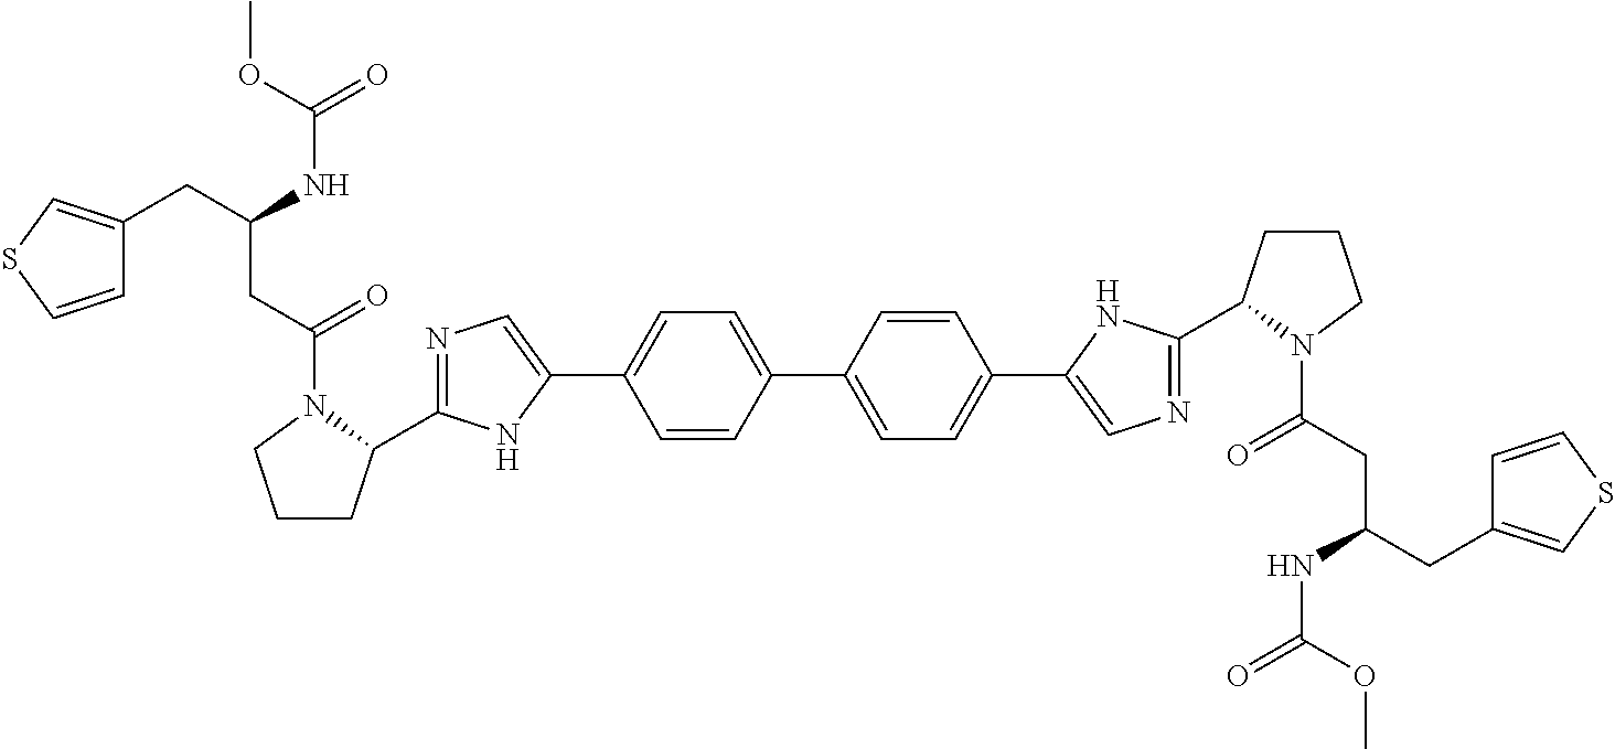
C1(C2CCCN2C(=O)CC(NC(OC)=O)CC2=CSC=C2)=NC=C(C2=CC=C(C3=CC=C(C4=CN=C(C5N(C(=O)CC(CC6=CSC=C6)NC(=O)OC)CCC5)N4)C=C3)C=C2)N1
